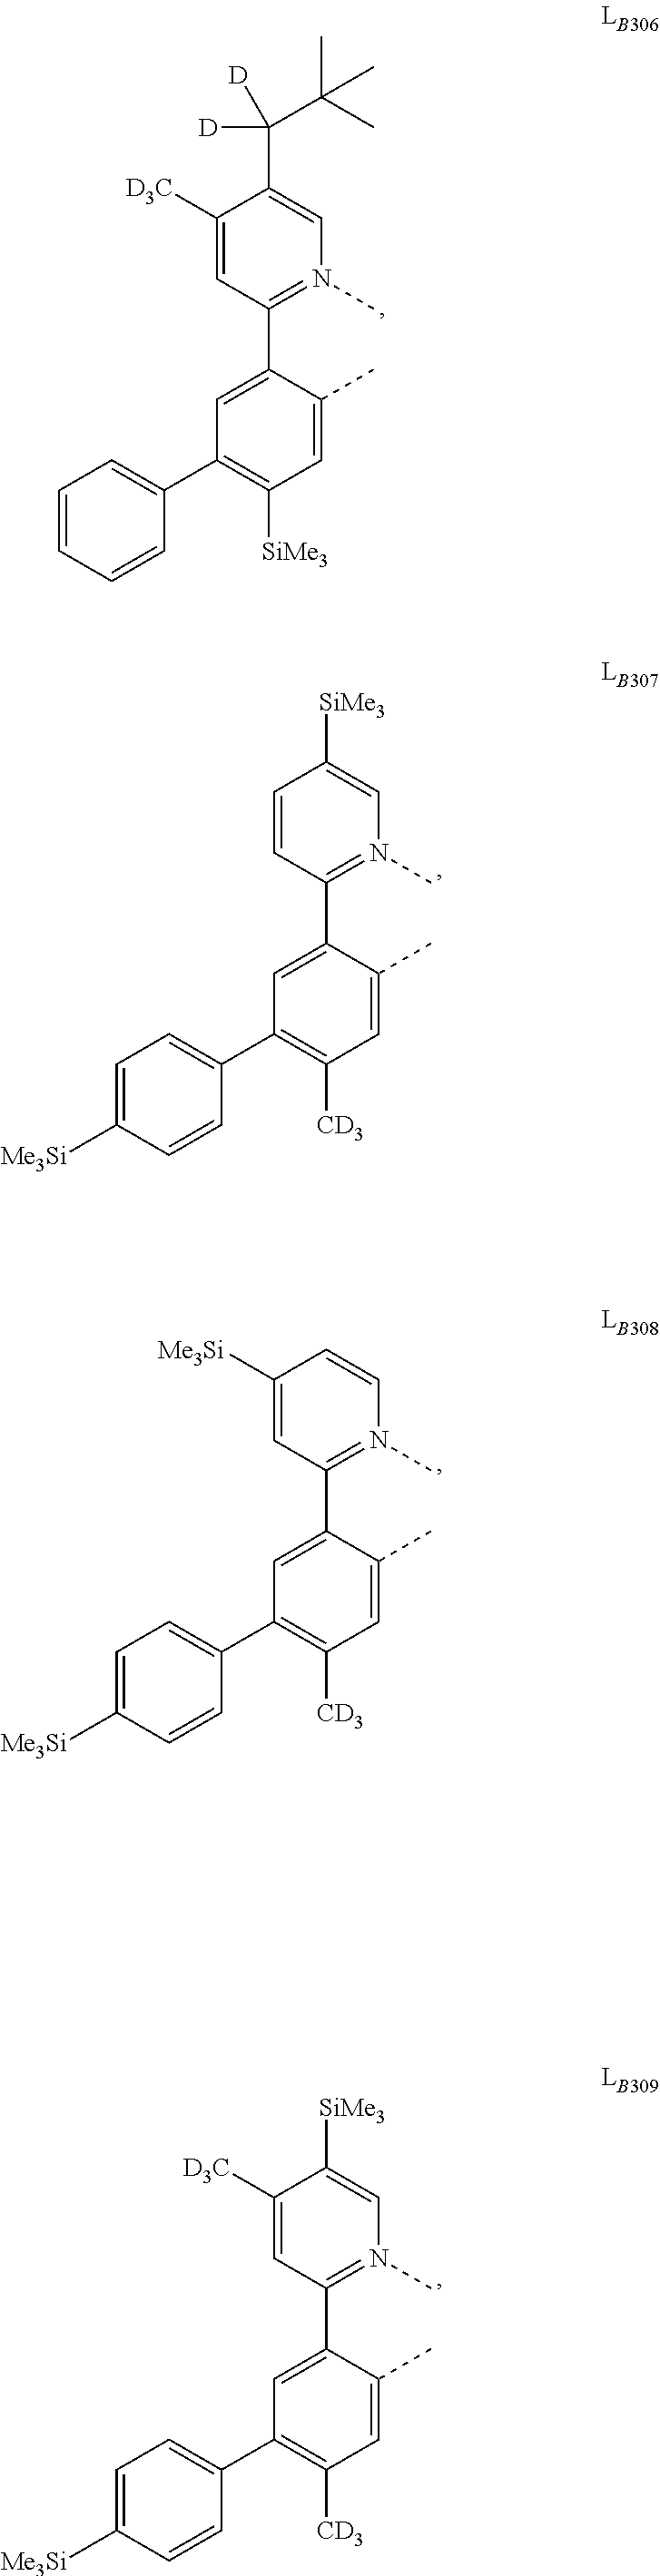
C1([D3C])=CC(C2=CC(C3=CC=CC=C3)=C([SiMe3])C=C2C)=N(C)C=C1C([D])([D])C(C)(C)C.C1=CC([SiMe3])=CN(C)=C1C1=CC(C2=CC=C([Me3Si])C=C2)=C([CD3])C=C1C.C1=C([Me3Si])C=CN(C)=C1C1=CC(C2=CC=C([Me3Si])C=C2)=C([CD3])C=C1C.C1([SiMe3])=CN(C)=C(C2=CC(C3=CC=C([Me3Si])C=C3)=C([CD3])C=C2C)C=C1[D3C]
